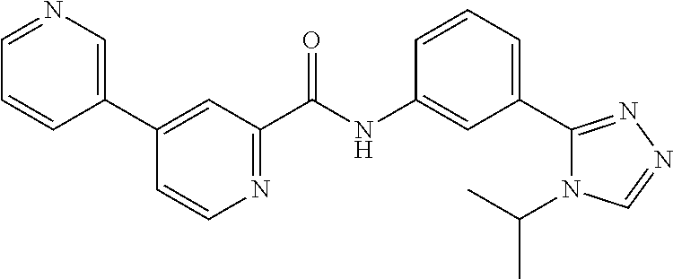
C1=CC(C2=CC(C(NC3=CC(C4=NN=CN4C(C)C)=CC=C3)=O)=NC=C2)=CN=C1
